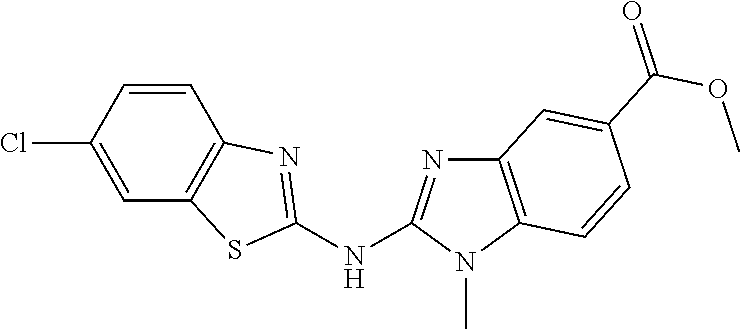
C1(Cl)=CC2=C(C=C1)N=C(NC1=NC3=C(N1C)C=CC(C(OC)=O)=C3)S2
